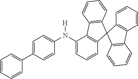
N(C1=CC=CC2=C1C1=C(C=CC=C1)C21C2=C(C=CC=C2)C2=C1C=CC=C2)(C1=CC=C(C2=CC=CC=C2)C=C1)[H]
